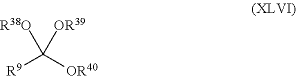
[R9]C([OR40])([OR39])[R38O]
